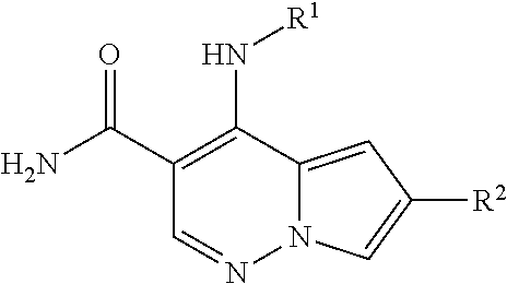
NC(C1=C(N[R1])C2=CC([R2])=CN2N=C1)=O
